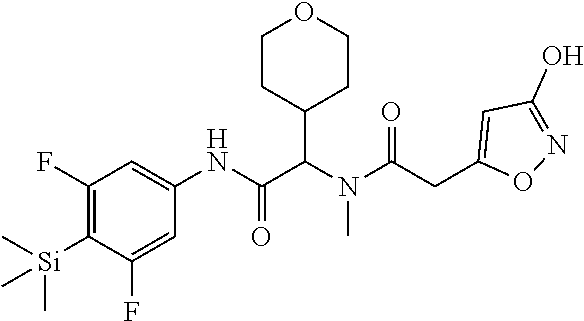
C1(F)=C([Si](C)(C)C)C(F)=CC(NC(C(N(C(CC2=CC(O)=NO2)=O)C)C2CCOCC2)=O)=C1
